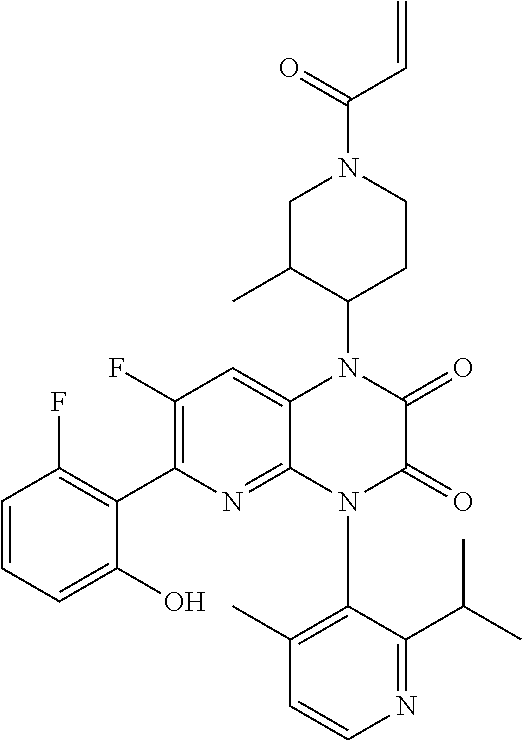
C1(F)=C(C2=C(F)C=CC=C2O)N=C2C(=C1)N(C1CCN(C(=O)C=C)CC1C)C(=O)C(=O)N2C1=C(C)C=CN=C1C(C)C
